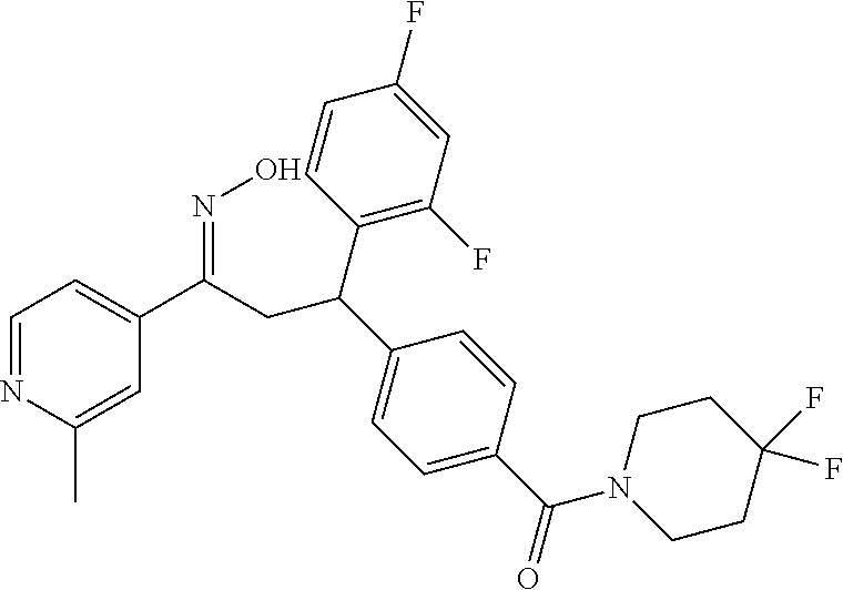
C1=NC(C)=CC(C(CC(C2=CC=C(C(=O)N3CCC(F)(F)CC3)C=C2)C2=C(F)C=C(F)C=C2)=NO)=C1
